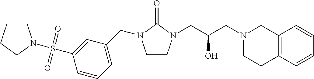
C1CN(CC(CN2CCC3=C(C2)C=CC=C3)O)C(=O)N1CC1=CC=CC(S(=O)(=O)N2CCCC2)=C1
